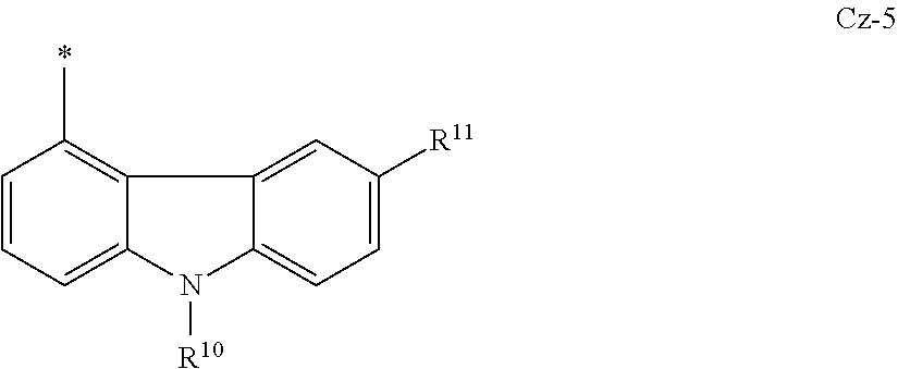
C1=CC(C)=C2C(=C1)N([R10])C1=CC=C([R11])C=C21
